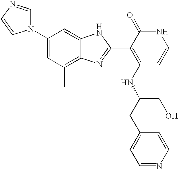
C1(N2C=NC=C2)=CC(C)=C2C(=C1)NC(C1=C(NC(CC3=CC=NC=C3)CO)C=CNC1=O)=N2
